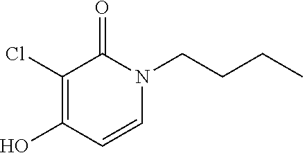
C1(Cl)=C(O)C=CN(CCCC)C1=O
